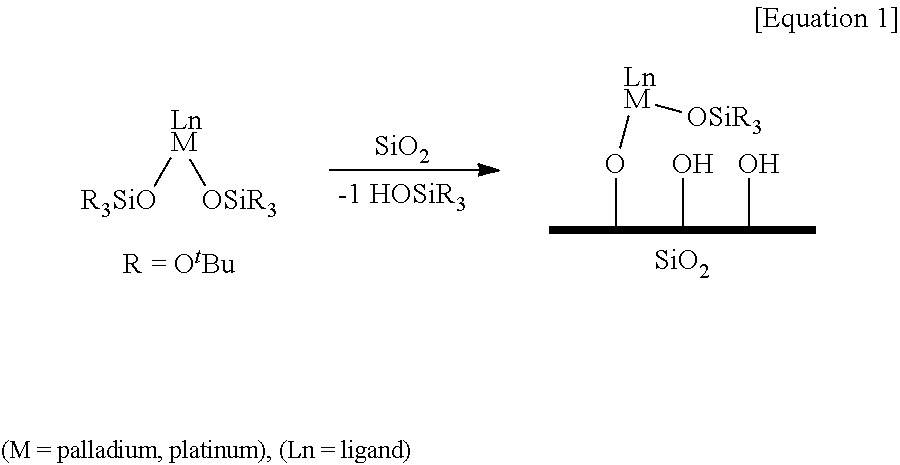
[R3SiO][LnM][OSiR3].[SiO2].CC(O[LnM][OSiR3])C(O)C(O)C.[SiO2]
